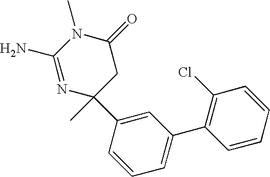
N1=C(N)N(C)C(=O)CC1(C)C1=CC(C2=C(Cl)C=CC=C2)=CC=C1
